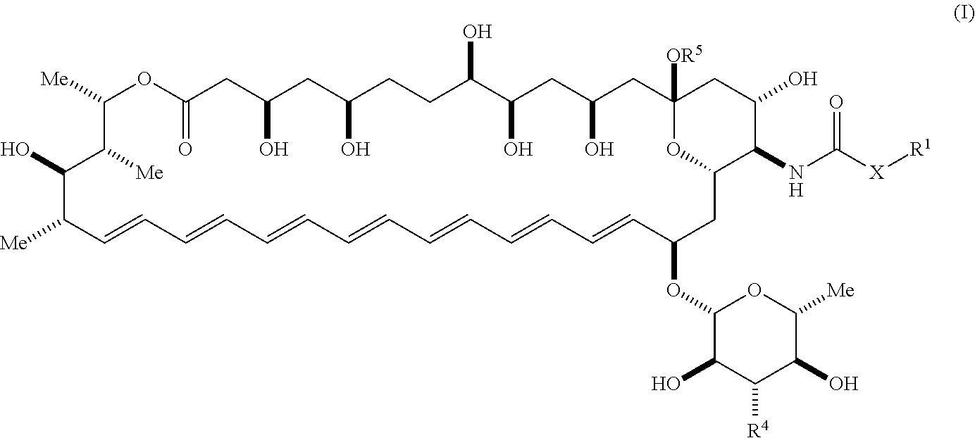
C1([Me])OC(=O)CC(O)CC(O)CCC(O)C(O)CC(O)CC2([OR5])CC(O)C(NC([X][R1])=O)C(CC(OC3C(O)C([R4])C(O)C([Me])O3)C=CC=CC=CC=CC=CC=CC=CC([Me])C(O)C1[Me])O2
